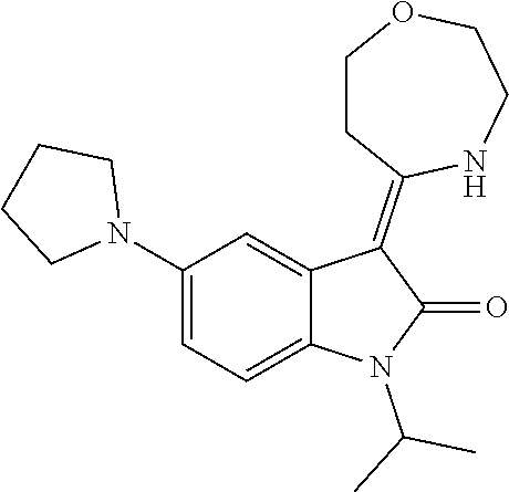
N1(C2=CC=C3C(=C2)C(=C2CCOCCN2)C(=O)N3C(C)C)CCCC1
